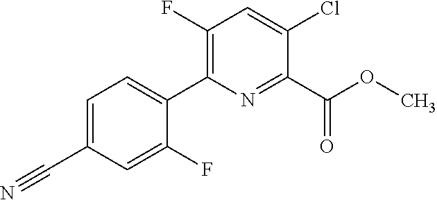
O(C)C(C1=NC(C2=CC=C(C#N)C=C2F)=C(F)C=C1Cl)=O
